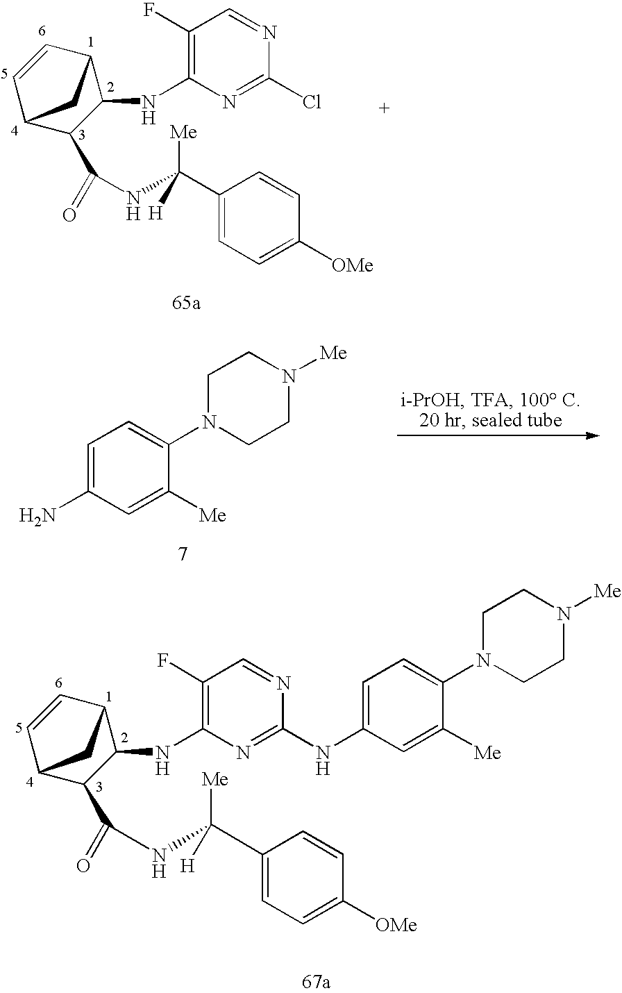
C1=C(N)C=C([Me])C(N2CCN([Me])CC2)=C1.C1(NC2=C(F)C=NC(NC3=CC=C(N4CCN([Me])CC4)C([Me])=C3)=N2)C2CC(C=C2)C1C(=O)NC(C1=CC=C([OMe])C=C1)([H])[Me].C1(NC2=C(F)C=NC(Cl)=N2)C2CC(C=C2)C1C(=O)NC(C1=CC=C([OMe])C=C1)([H])[Me]
